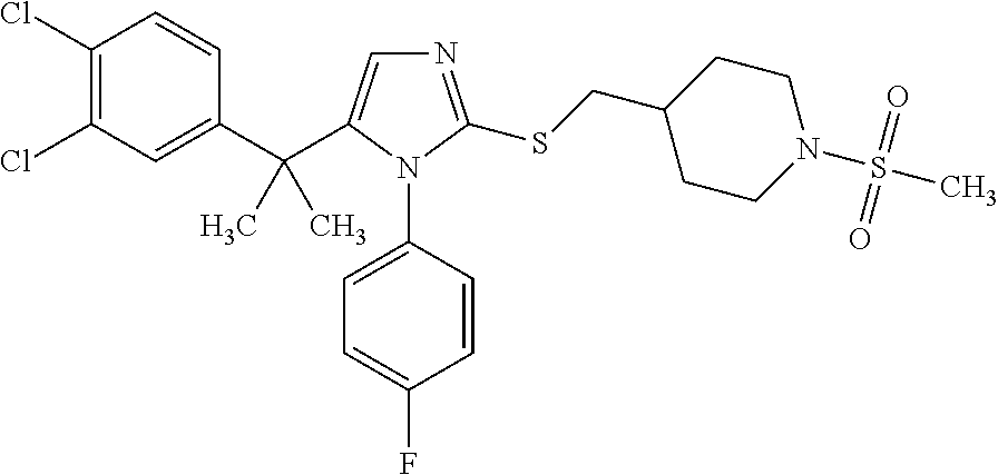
C1(Cl)=C(Cl)C=C(C(C)(C)C2=CN=C(SCC3CCN(S(C)(=O)=O)CC3)N2C2=CC=C(F)C=C2)C=C1
